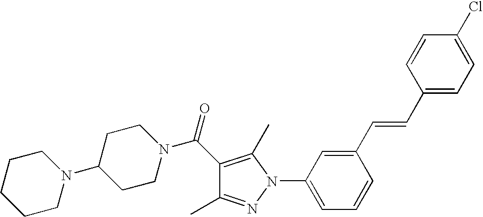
C1(C(=O)N2CCC(N3CCCCC3)CC2)=C(C)N(C2=CC=CC(C=CC3=CC=C(Cl)C=C3)=C2)N=C1C
